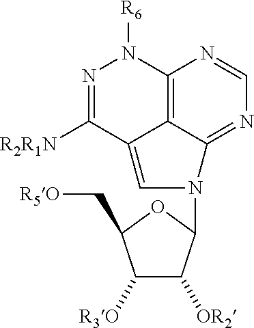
N1=C([R2R1N])C2=CN(C3C([OR2])C([R3O])C(C[R5O])O3)C3=NC=NC(=C23)N1[R6]
